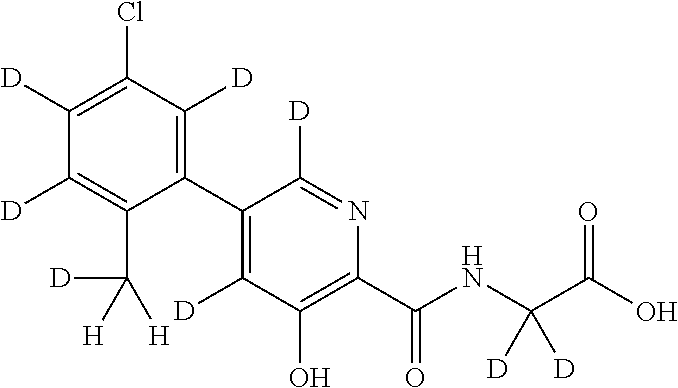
C1(C2=C([D])C(O)=C(C(NC(C(O)=O)([D])[D])=O)N=C2[D])=C([D])C(Cl)=C([D])C([D])=C1C([D])([H])[H]
